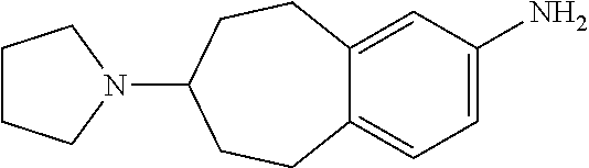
C12=CC(N)=CC=C1CCC(N1CCCC1)CC2
